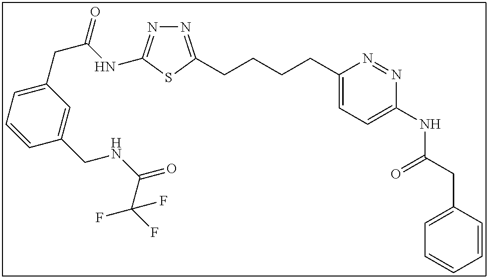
N1=C(CCCCC2=CC=C(NC(CC3=CC=CC=C3)=O)N=N2)SC(NC(CC2=CC=CC(CNC(=O)C(F)(F)F)=C2)=O)=N1
